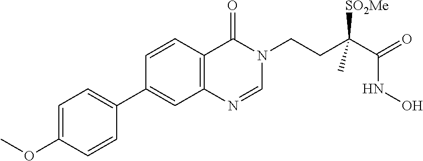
C1=NC2=C(C=CC(C3=CC=C(OC)C=C3)=C2)C(=O)N1CCC(C(=O)NO)([SO2Me])C
